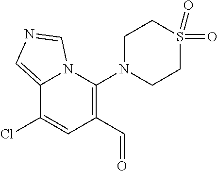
C1(C=O)=C(N2CCS(=O)(=O)CC2)N2C(=CN=C2)C(Cl)=C1
